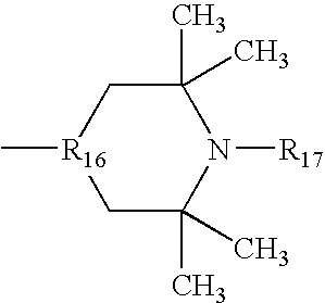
C1C(C)(C)N([R17])C(C)(C)C[R16]1C
